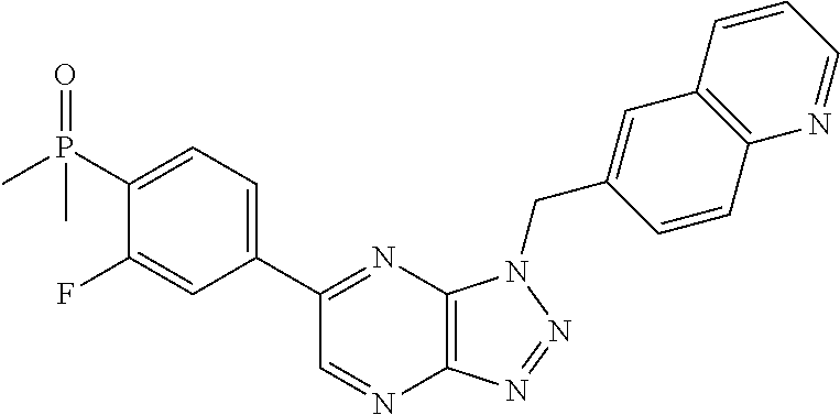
C12=C(N=C(C3=CC=C(P(C)(=O)C)C(F)=C3)C=N1)N(CC1=CC3=C(C=C1)N=CC=C3)N=N2
